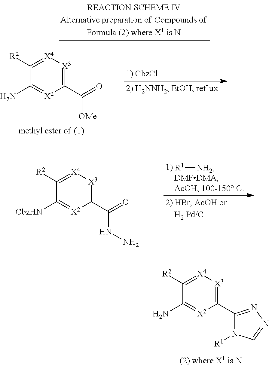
C1([R2])=[X4][X3]=C(C(=O)[OMe])[X2]=C1N.C1([R2])=[X4][X3]=C(C(=O)NN)[X2]=C1[CbzHN].[R1][NH2].C1([R2])=[X4][X3]=C(C2=NN=CN2[R1])[X2]=C1N
